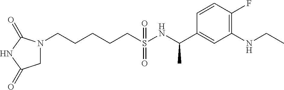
N1(CCCCCS(NC(C2=CC(NCC)=C(F)C=C2)C)(=O)=O)CC(=O)NC1=O
